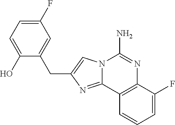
N12C(=NC(CC3=CC(F)=CC=C3O)=C1)C1=C(N=C2N)C(F)=CC=C1
